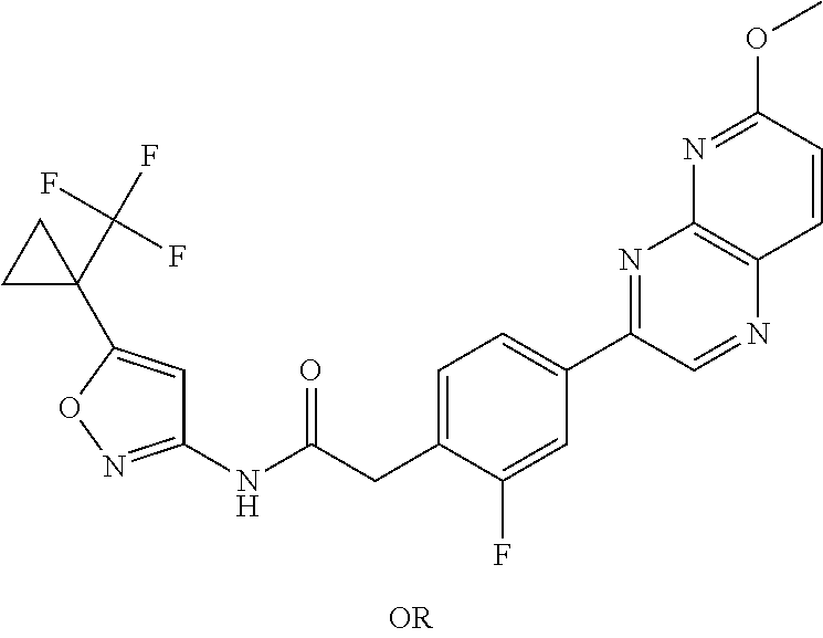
C1(NC(CC2=CC=C(C3=NC4=C(N=C3)C=CC(OC)=N4)C=C2F)=O)=NOC(C2(C(F)(F)F)CC2)=C1
